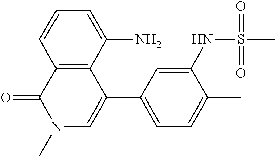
C1=CC=C(N)C2=C1C(=O)N(C)C=C2C1=CC=C(C)C(NS(C)(=O)=O)=C1
